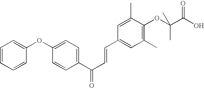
C1=CC(C(C=CC2=CC(C)=C(OC(C(=O)O)(C)C)C(C)=C2)=O)=CC=C1OC1=CC=CC=C1
